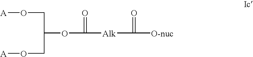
[A]OCC(CO[A])OC([Alk]C([O-nuc])=O)=O
